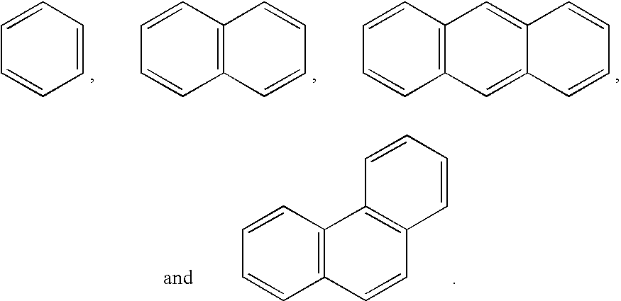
C1=CC2=C(C=C1)C1=C(C=C2)C=CC=C1.C1=CC=CC=C1.C1=CC2=C(C=C1)C=CC=C2.C1=CC2=C(C=C1)C=C1C(=C2)C=CC=C1
